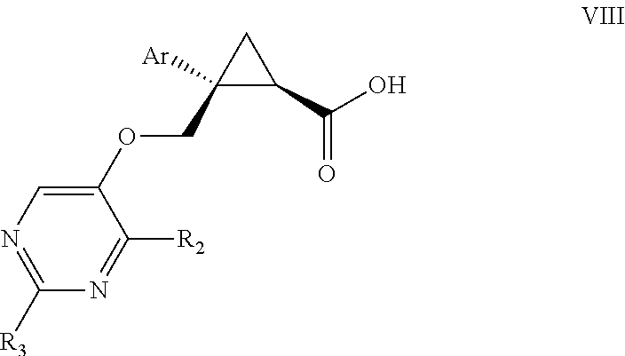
N1=C([R3])N=C([R2])C(OCC2([Ar])CC2C(=O)O)=C1
